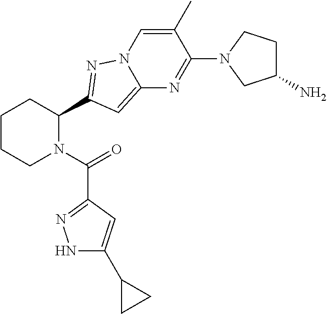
C1CCN(C(=O)C2=NNC(C3CC3)=C2)C(C2=NN3C(=C2)N=C(N2CC(N)CC2)C(C)=C3)C1
